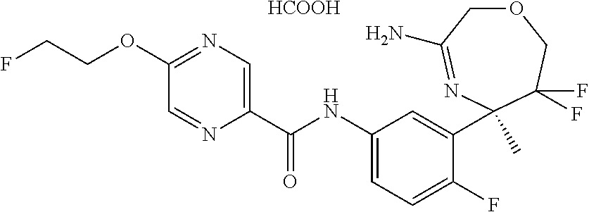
O1CC(N)=NC(C)(C2=CC(NC(C3=CN=C(OCCF)C=N3)=O)=CC=C2F)C(F)(F)C1.[HCOOH]
